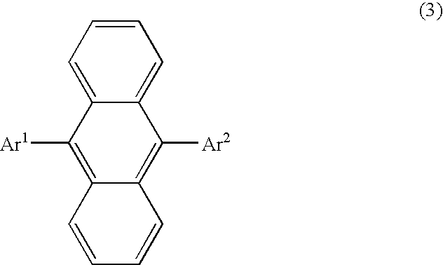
C1=CC=C2C(=C1)C([Ar2])=C1C(=C2[Ar1])C=CC=C1
